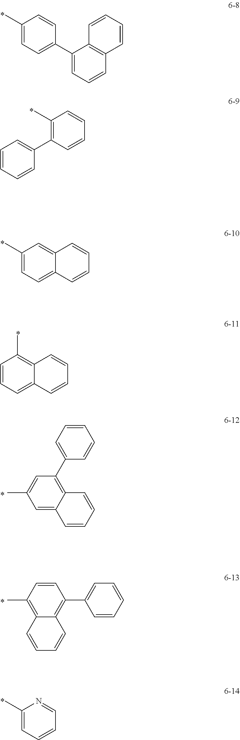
C1(C)=CC=C(C2=CC=CC3=C2C=CC=C3)C=C1.C1(C)=C(C2=CC=CC=C2)C=CC=C1.C1(C)=CC=C2C(=C1)C=CC=C2.C1=CC=C2C(=C1C)C=CC=C2.C1=C(C)C=C2C(=C1C1=CC=CC=C1)C=CC=C2.C1=CC(C2=CC=CC=C2)=C2C(=C1C)C=CC=C2.C1(C)=CC=CC=N1
